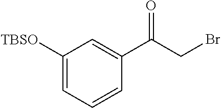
C1([TBSO])=CC=CC(C(CBr)=O)=C1
